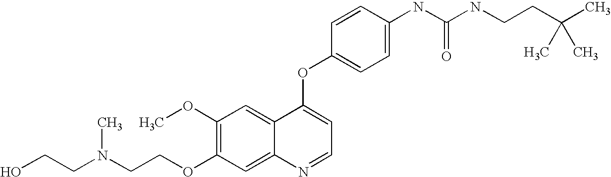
C1(OC)=C(OCCN(CCO)C)C=C2C(=C1)C(OC1=CC=C(NC(NCCC(C)(C)C)=O)C=C1)=CC=N2
